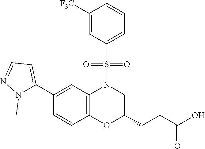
C1(C2=CC=NN2C)=CC2=C(C=C1)OC(CCC(O)=O)CN2S(=O)(=O)C1=CC=CC([F3C])=C1
